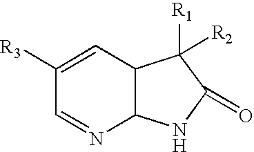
C1([R3])=CC2C(N=C1)NC(=O)C2([R2])[R1]
